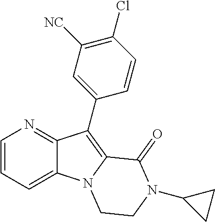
C12=CC=CN=C1C(C1=CC([NC])=C(Cl)C=C1)=C1N2CCN(C2CC2)C1=O
